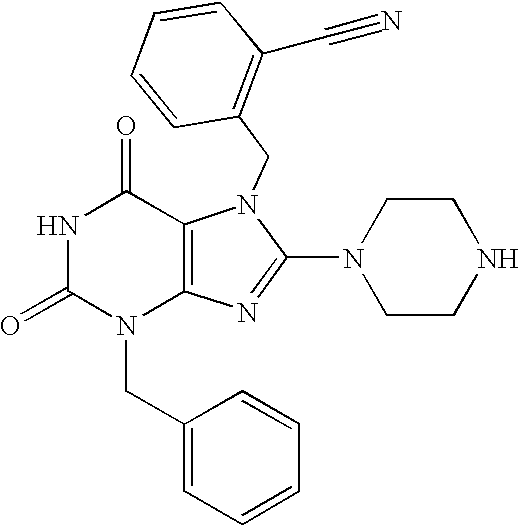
N1C(=O)N(CC2=CC=CC=C2)C2=C(C1=O)N(CC1=C(C#N)C=CC=C1)C(N1CCNCC1)=N2
